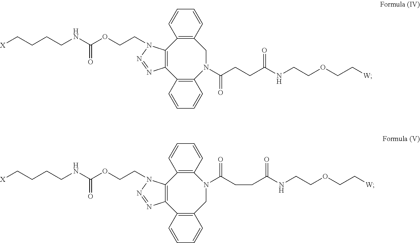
[X]CCCCNC(OCCN1C2=C(C3=C(N(C(CCC(NCCOCC[W])=O)=O)CC4=C2C=CC=C4)C=CC=C3)N=N1)=O.[X]CCCCNC(OCCN1C2=C(C3=C(CN(C(CCC(NCCOCC[W])=O)=O)C4=C2C=CC=C4)C=CC=C3)N=N1)=O
